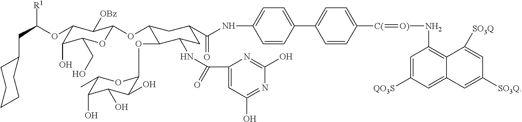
C1(CC([R1])OC2C(O)C(CO)OC(OC3C(OC4C(O)C(O)C(O)C(C)O4)C(NC(C4=CC(O)=NC(O)=N4)=O)CC(C(=O)NC4=CC=C(C5=CC=C([C(]=[O)]NC6=C7C(=CC([QO3S])=C6)C=C([SO3Q])C=C7[SO3Q])C=C5)C=C4)C3)C2[OBz])CCCCC1
